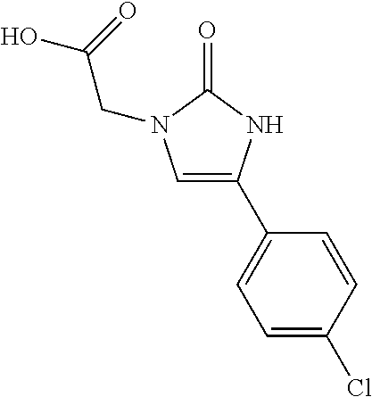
C1=C(C2=CC=C(Cl)C=C2)NC(=O)N1CC(O)=O
